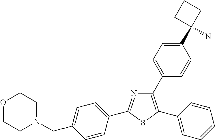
C1(C2=CC=C(C3(N)CCC3)C=C2)=C(C2=CC=CC=C2)SC(C2=CC=C(CN3CCOCC3)C=C2)=N1
